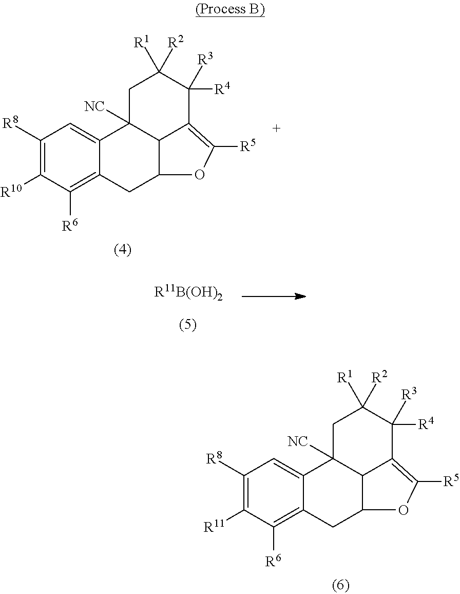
C1([R8])=C([R11])C([R6])=C2C(=C1)C1([NC])C3C(=C([R5])OC3C2)C([R4])([R3])C([R1])([R2])C1.[R11B(OH)2].C1([R8])=C([R10])C([R6])=C2C(=C1)C1([NC])C3C(=C([R5])OC3C2)C([R4])([R3])C([R1])([R2])C1
